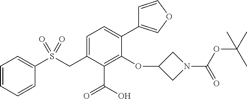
C1=C(CS(C2=CC=CC=C2)(=O)=O)C(C(=O)O)=C(OC2CN(C(OC(C)(C)C)=O)C2)C(C2=COC=C2)=C1
